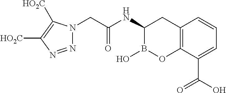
C12=C(C(C(O)=O)=CC=C1)OB(O)C(NC(CN1N=NC([HO2C])=C1[HO2C])=O)C2
